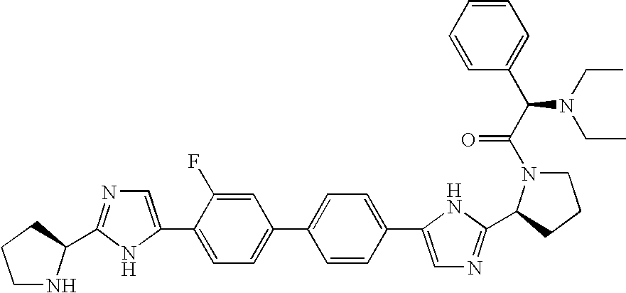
C1NC(C2=NC=C(C3=CC=C(C4=CC=C(C5=CN=C(C6N(C(C(C7=CC=CC=C7)N(CC)CC)=O)CCC6)N5)C=C4)C=C3F)N2)CC1
